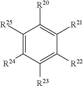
C1([R25])=C([R24])C([R23])=C([R22])C([R21])=C1[R20]
